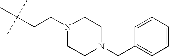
C(CCN1CCN(CC2=CC=CC=C2)CC1)(C)(C)C
